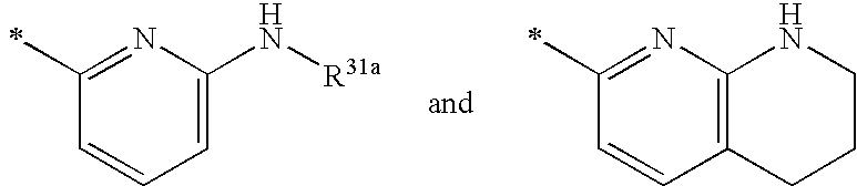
C1(C)=NC(N[R31a])=CC=C1.C1(C)=NC2=C(C=C1)CCCN2
